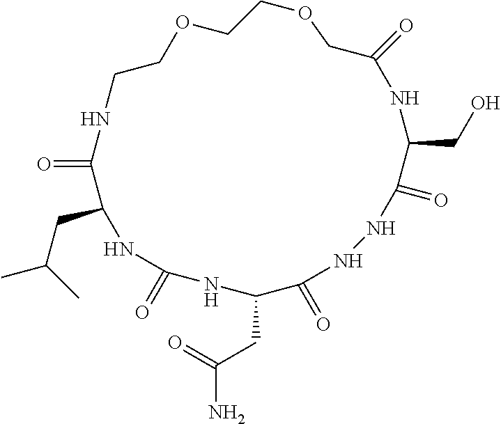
O=C1C(CC(C)C)NC(=O)NC(CC(N)=O)C(=O)NNC(=O)C(CO)NC(=O)COCCOCCN1
